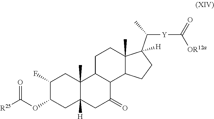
C12(C)C([H])(CC(=O)C3C1CCC1(C)C3CCC1(C(C)[Y]C([OR12a])=O)[H])CC(OC([R25])=O)C(F)C2
